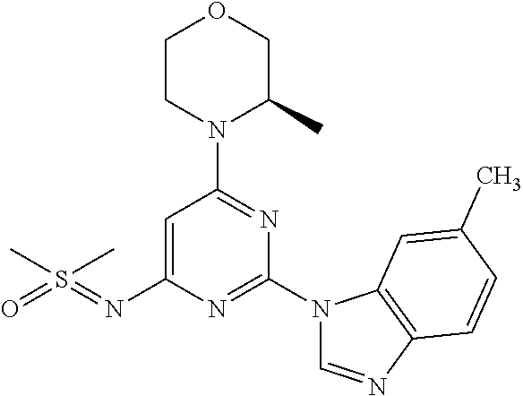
O1CCN(C2=NC(N3C=NC4=C3C=C(C)C=C4)=NC(N=S(=O)(C)C)=C2)C(C)C1
